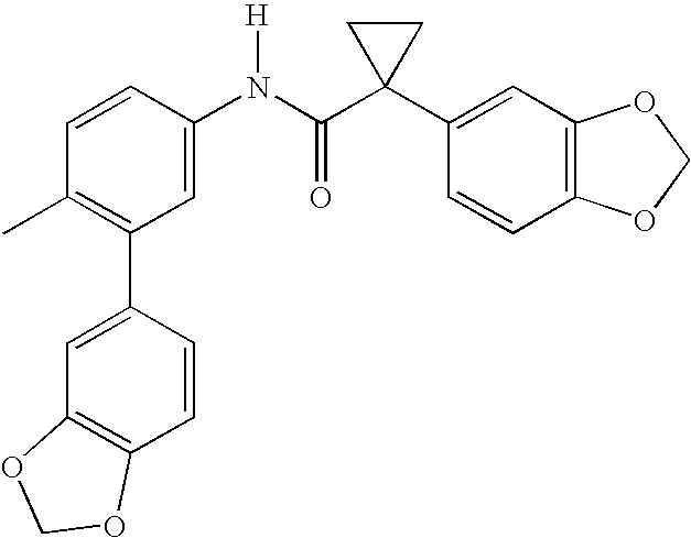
C1=CC(N(C(C2(C3=CC4=C(C=C3)OCO4)CC2)=O)[H])=CC(C2=CC3=C(C=C2)OCO3)=C1C
